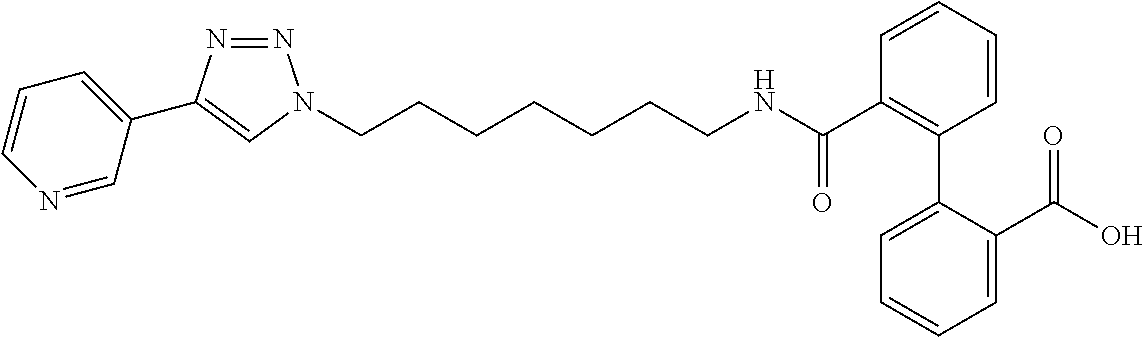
C(CCCCCCN1N=NC(C2=CC=CN=C2)=C1)NC(C1=C(C2=CC=CC=C2C(O)=O)C=CC=C1)=O
